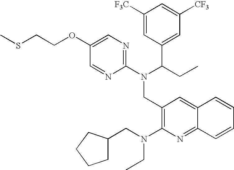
CSCCOC1=CN=C(N(C(CC)C2=CC([CF3])=CC([F3C])=C2)CC2=C(N(CC3CCCC3)CC)N=C3C(=C2)C=CC=C3)N=C1
